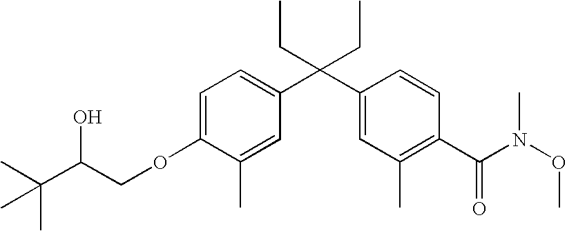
CC(C(COC1=CC=C(C(C2=CC(C)=C(C(N(OC)C)=O)C=C2)(CC)CC)C=C1C)O)(C)C
